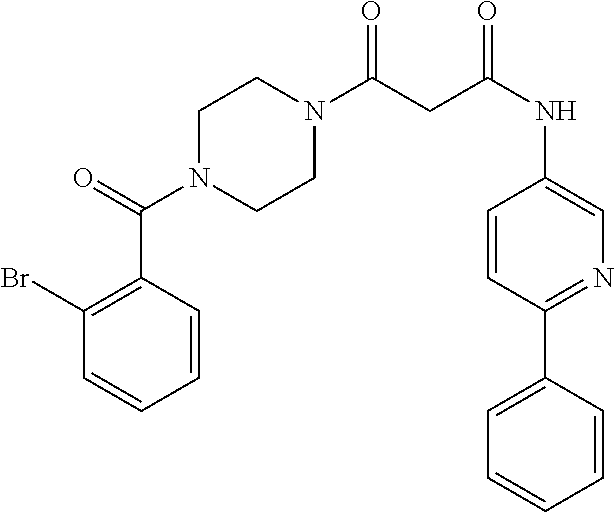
C1=CC(C(N2CCN(C(=O)CC(=O)NC3=CN=C(C4=CC=CC=C4)C=C3)CC2)=O)=C(Br)C=C1
